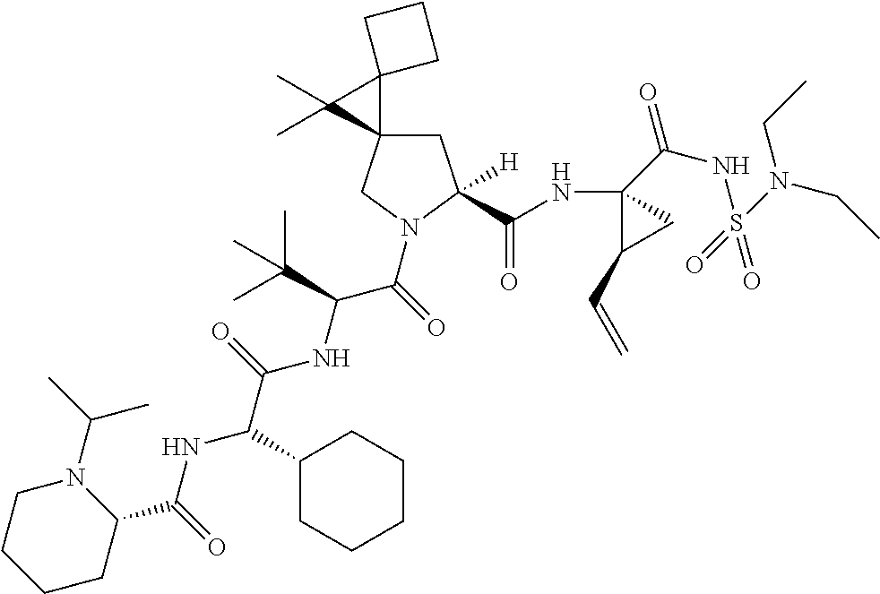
C1CC(C(NC(C(NC(C(=O)N2CC3(CC2(C(=O)NC2(C(=O)NS(=O)(=O)N(CC)CC)C(C=C)C2)[H])C2(C3(C)C)CCC2)C(C)(C)C)=O)C2CCCCC2)=O)N(C(C)C)CC1
